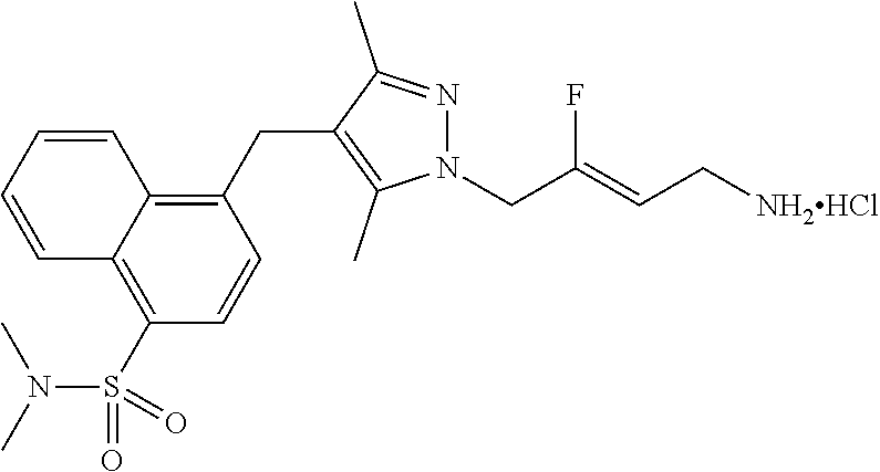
N1(CC(=CC[NH2HCl])F)N=C(C)C(CC2=C3C(=C(S(N(C)C)(=O)=O)C=C2)C=CC=C3)=C1C
